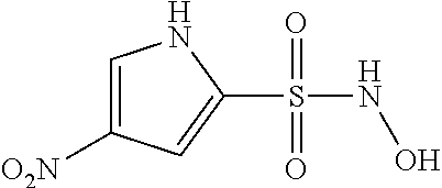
C1=C([O2N])C=C(S(NO)(=O)=O)N1
